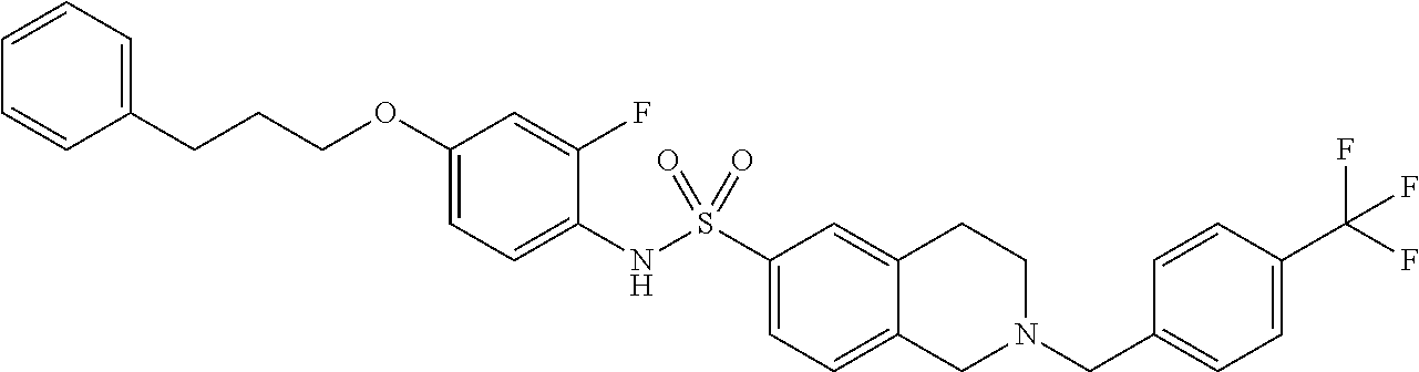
C1(OCCCC2=CC=CC=C2)=CC=C(NS(C2=CC=C3C(=C2)CCN(CC2=CC=C(C(F)(F)F)C=C2)C3)(=O)=O)C(F)=C1
